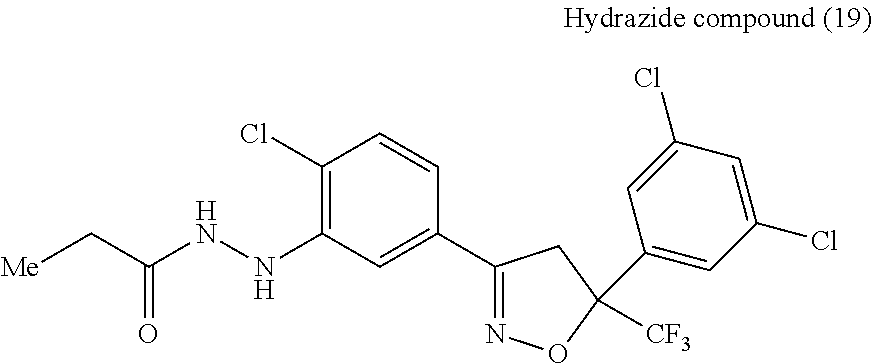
C1(Cl)=C(NNC(C[Me])=O)C=C(C2=NOC(C3=CC(Cl)=CC(Cl)=C3)([CF3])C2)C=C1
